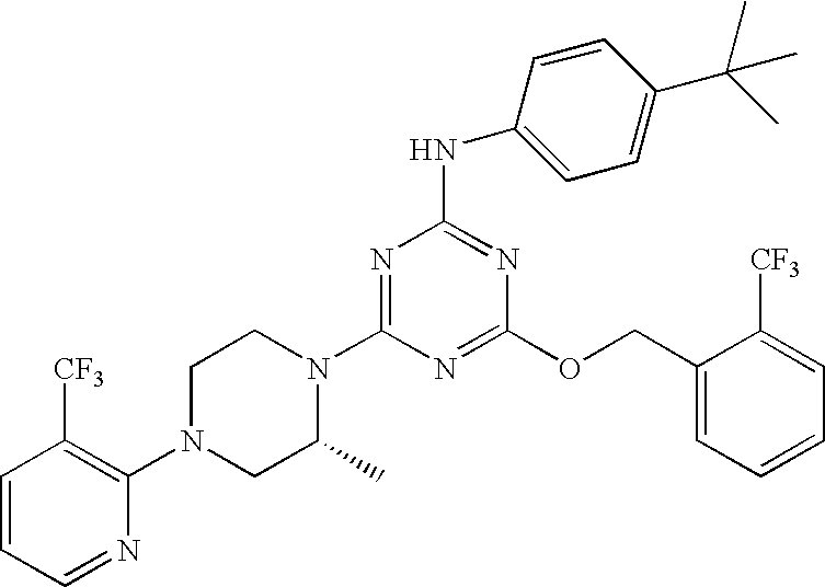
C1=CC=NC(N2CC(C)N(C3=NC(NC4=CC=C(C(C)(C)C)C=C4)=NC(OCC4=CC=CC=C4[CF3])=N3)CC2)=C1[CF3]
